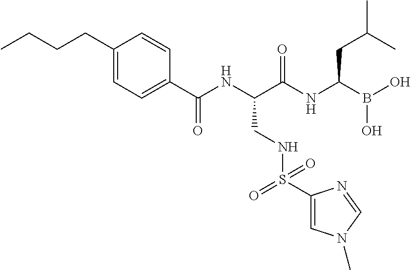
C1(C(NC(C(NC(B(O)O)CC(C)C)=O)CNS(C2=CN(C)C=N2)(=O)=O)=O)=CC=C(CCCC)C=C1
